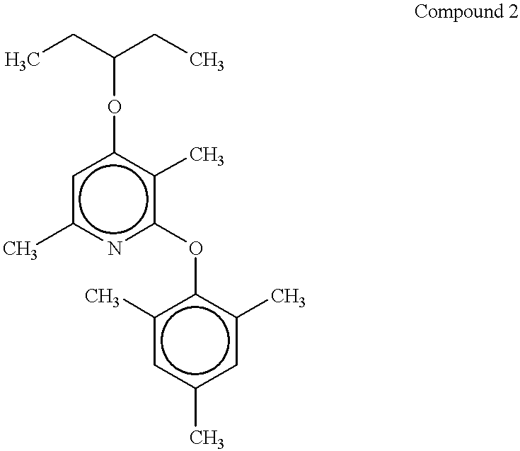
CCC(CC)Oc1cc(C)nc(Oc2c(C)cc(C)cc2C)c1C
